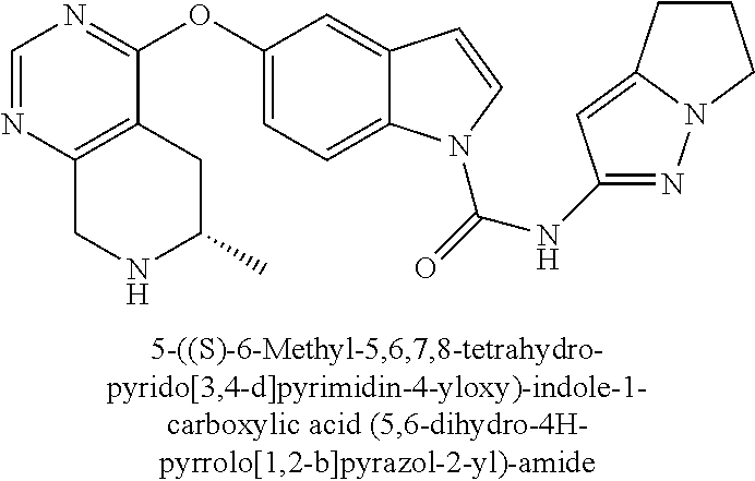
O(C1=CC=C2C(=C1)C=CN2C(=O)NC1=NN2C(=C1)CCC2)C1=NC=NC2=C1CC(C)NC2
